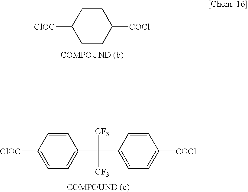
C1=CC([ClOC])=CC=C1C([CF3])([CF3])C1=CC=C([COCl])C=C1.C1CC([ClOC])CCC1[COCl]
